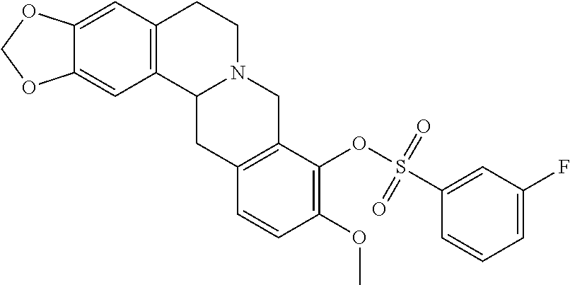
C12=CC3=C(C=C1OCO2)CCN1C3CC2=C(C1)C(OS(C1=CC(F)=CC=C1)(=O)=O)=C(OC)C=C2
